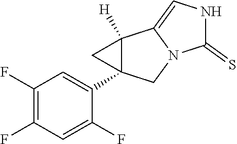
C1(F)=C(F)C=C(F)C(C23C([H])(C2)C2=CNC(=S)N2C3)=C1
